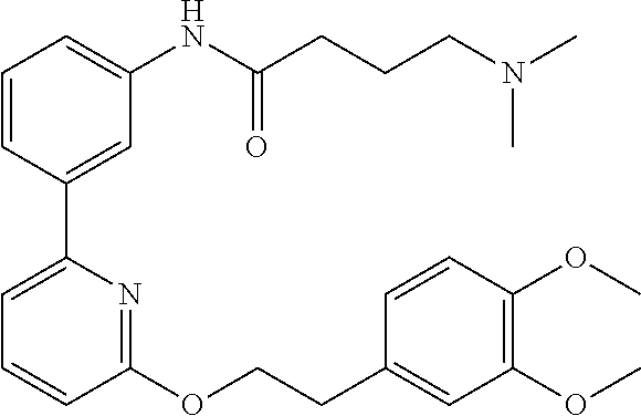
C1=CC(C2=CC=CC(OCCC3=CC(OC)=C(OC)C=C3)=N2)=CC(NC(CCCN(C)C)=O)=C1
